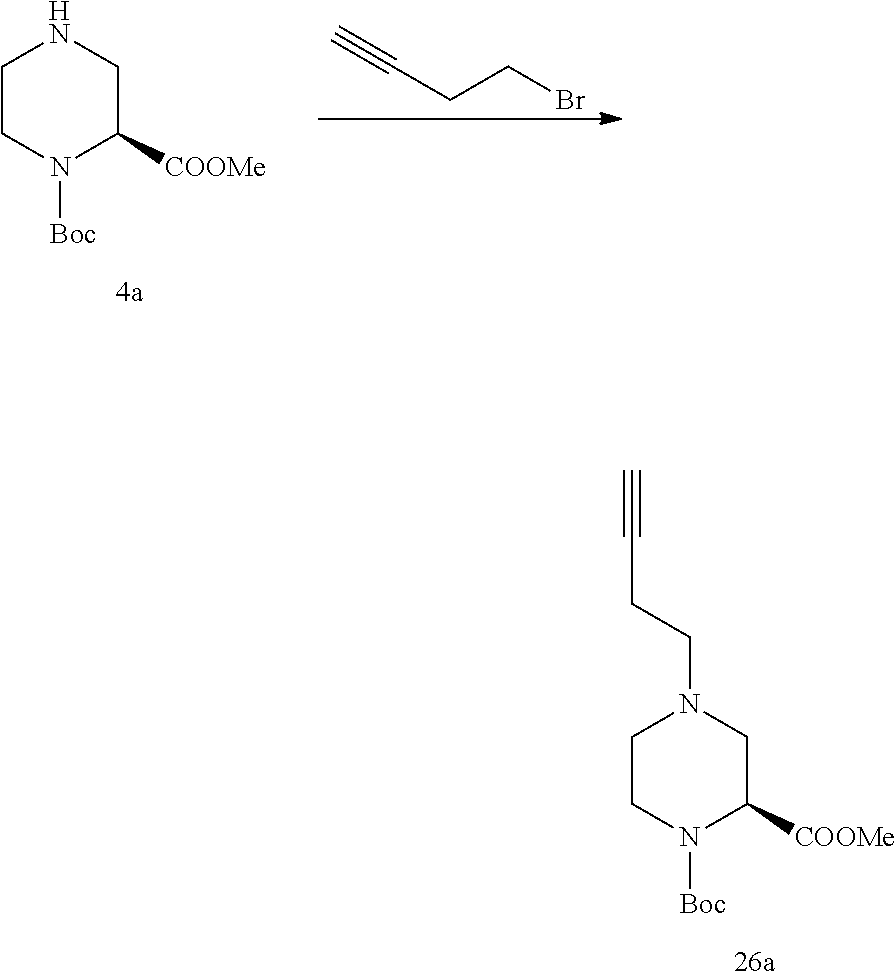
C1CN([Boc])C([COOMe])CN1.C(CCBr)#C.C1CN([Boc])C([COOMe])CN1CCC#C
